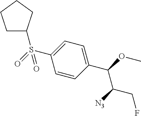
S(C1=CC=C(C(OC)C([N3])CF)C=C1)(=O)(=O)C1CCCC1
